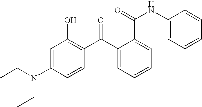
C1=C(N(CC)CC)C=CC(C(C2=CC=CC=C2C(=O)NC2=CC=CC=C2)=O)=C1O
